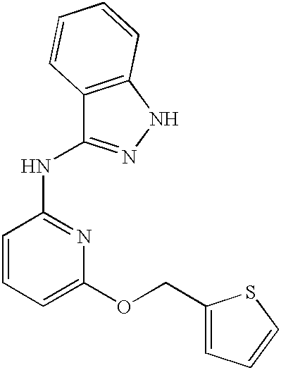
C1=CC(NC2=NNC3=C2C=CC=C3)=NC(OCC2=CC=CS2)=C1
